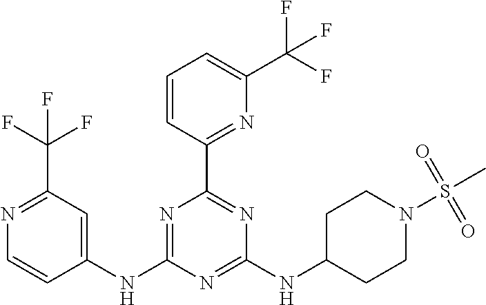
C1(NC2=CC(C(F)(F)F)=NC=C2)=NC(C2=NC(C(F)(F)F)=CC=C2)=NC(NC2CCN(S(C)(=O)=O)CC2)=N1
